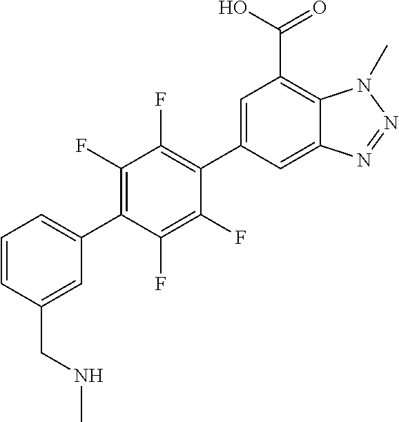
C12=C(C(O)=O)C=C(C3=C(F)C(F)=C(C4=CC=CC(CNC)=C4)C(F)=C3F)C=C1N=NN2C
